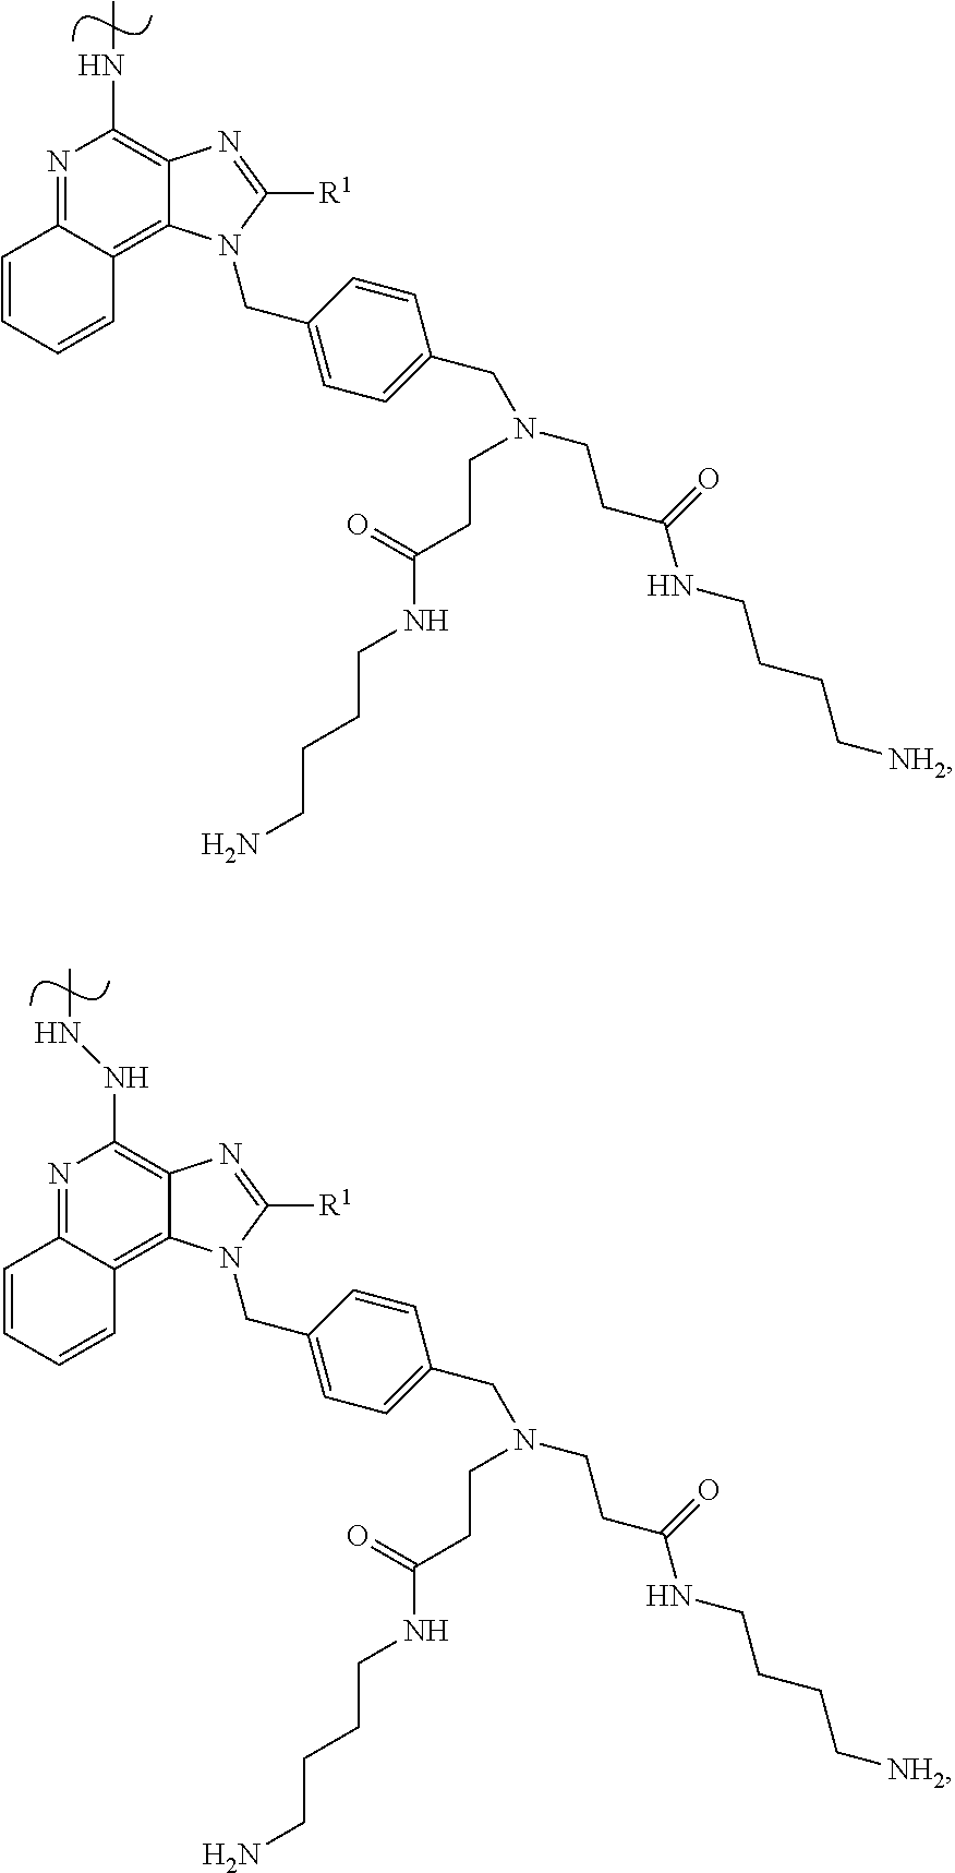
N1=C2C(=C3C(=C1NC)N=C([R1])N3CC1=CC=C(CN(CCC(NCCCC[NH2])=O)CCC(NCCCCN)=O)C=C1)C=CC=C2.N1=C2C(=C3C(=C1NNC)N=C([R1])N3CC1=CC=C(CN(CCC(NCCCC[NH2])=O)CCC(NCCCCN)=O)C=C1)C=CC=C2
